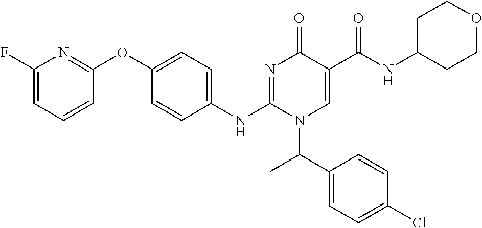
C1(F)=CC=CC(OC2=CC=C(NC3=NC(=O)C(C(NC4CCOCC4)=O)=CN3C(C3=CC=C(Cl)C=C3)C)C=C2)=N1
